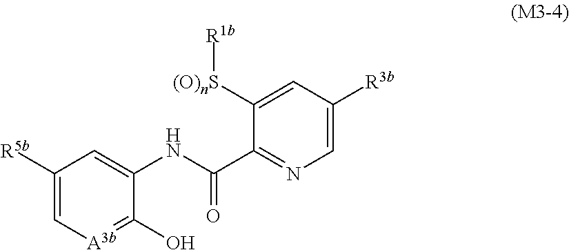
C1([R5b])=C[A3b]=C(O)C(NC(C2=NC=C([R3b])C=C2[(O)nS][R1b])=O)=C1
